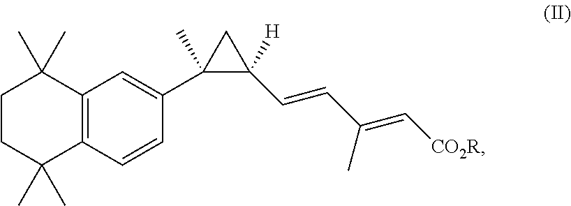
C12=C(C=CC(C3(C)C(C=CC(=C[CO2R])C)([H])C3)=C1)C(C)(C)CCC2(C)C
